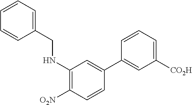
C1=CC=C([CO2H])C=C1C1=CC(NCC2=CC=CC=C2)=C([O2N])C=C1
